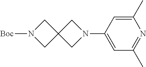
C1(N2CC3(C2)CN([Boc])C3)=CC(C)=NC(C)=C1
